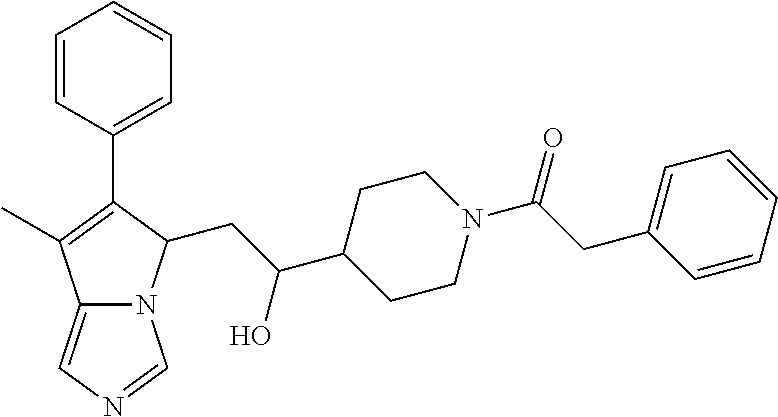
C12=CN=CN1C(CC(C1CCN(C(=O)CC3=CC=CC=C3)CC1)O)C(C1=CC=CC=C1)=C2C
